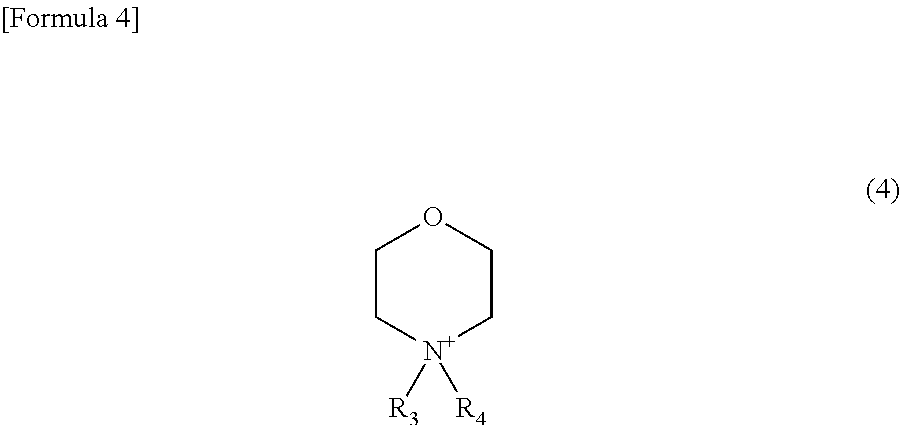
[N+]1([R3])([R4])CCOCC1
